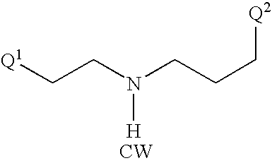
C(CN(CCC[Q2])[H])[Q1].[CW]
